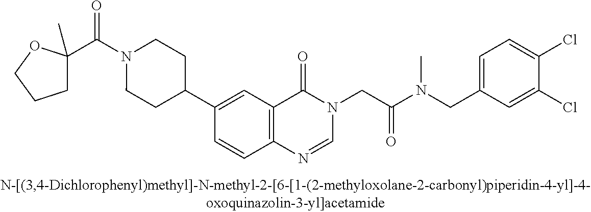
C1(C(N2CCC(C3=CC4=C(C=C3)N=CN(CC(N(CC3=CC=C(Cl)C(Cl)=C3)C)=O)C4=O)CC2)=O)(C)CCCO1
